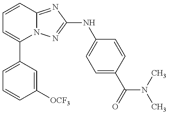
C1=C(C2=CC=CC3=NC(NC4=CC=C(C(=O)N(C)C)C=C4)=NN23)C=C([OCF3])C=C1
